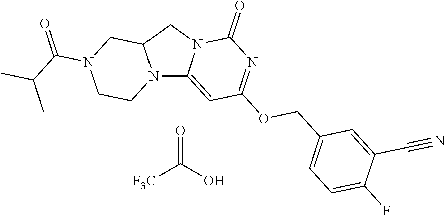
N12C3=CC(OCC4=CC=C(F)C(C#N)=C4)=NC(=O)N3CC1CN(C(C(C)C)=O)CC2.O=C(O)[F3C]
